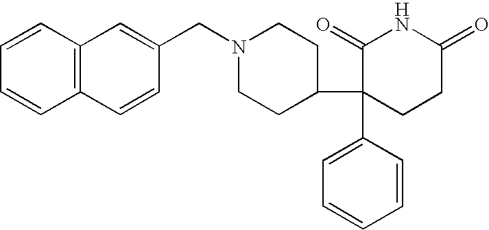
C1=CC(C2(C3CCN(CC4=CC5=C(C=C4)C=CC=C5)CC3)CCC(=O)NC2=O)=CC=C1
